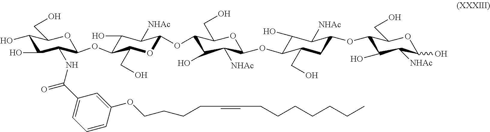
C1(C(NC2C(O)C(O)C(CO)OC2OC2C(O)C([NHAc])C(OC3C(O)C([NHAc])C(OC4C(O)C([NHAc])C(OC5C(O)C([NHAc])C(O)OC5CO)CC4CO)OC3CO)OC2CO)=O)=CC=CC(OCCCCC=CCCCCCCC)=C1
